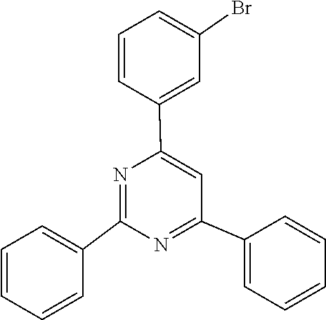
C1(C2=CC=CC=C2)=NC(C2=CC(Br)=CC=C2)=CC(C2=CC=CC=C2)=N1
